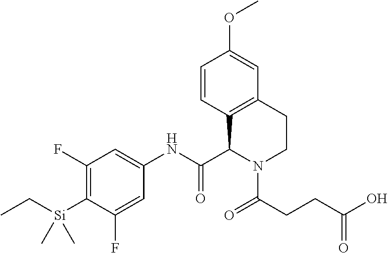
C1(F)=C([Si](C)(C)CC)C(F)=CC(NC(C2C3=C(CCN2C(=O)CCC(O)=O)C=C(OC)C=C3)=O)=C1
